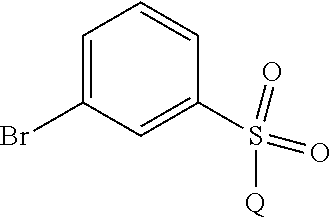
C1=C(Br)C=C(S(=O)(=O)[Q])C=C1
